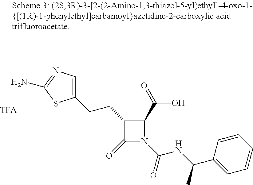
C(C1=CN=C(N)S1)CC1C(=O)N(C(NC(C2=CC=CC=C2)C)=O)C1C(=O)O
